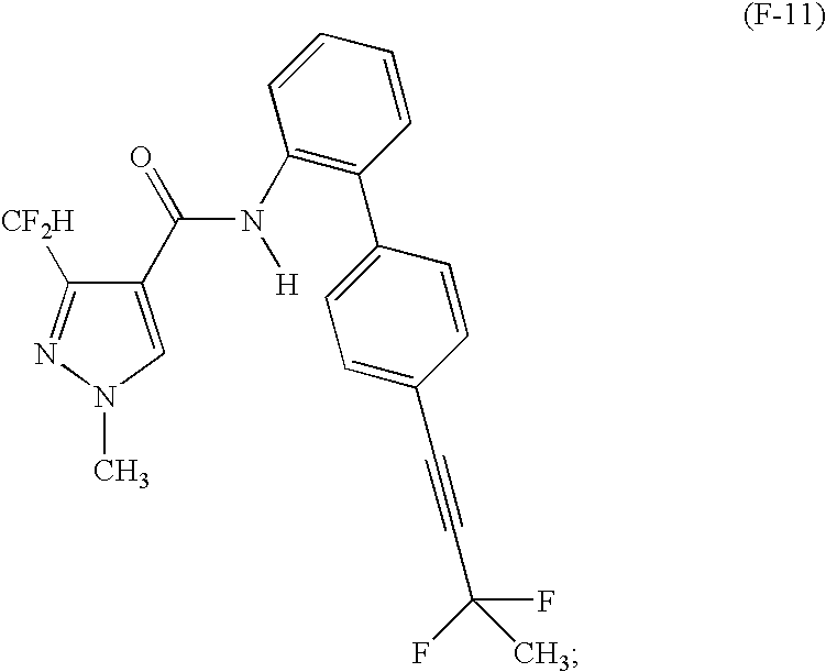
CN1C=C(C(=O)N([H])C2=C(C3=CC=C(C#CC(F)(F)C)C=C3)C=CC=C2)C([CF2H])=N1
